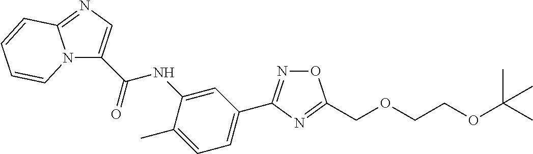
N12C(C(NC3=CC(C4=NOC(COCCOC(C)(C)C)=N4)=CC=C3C)=O)=CN=C1C=CC=C2
